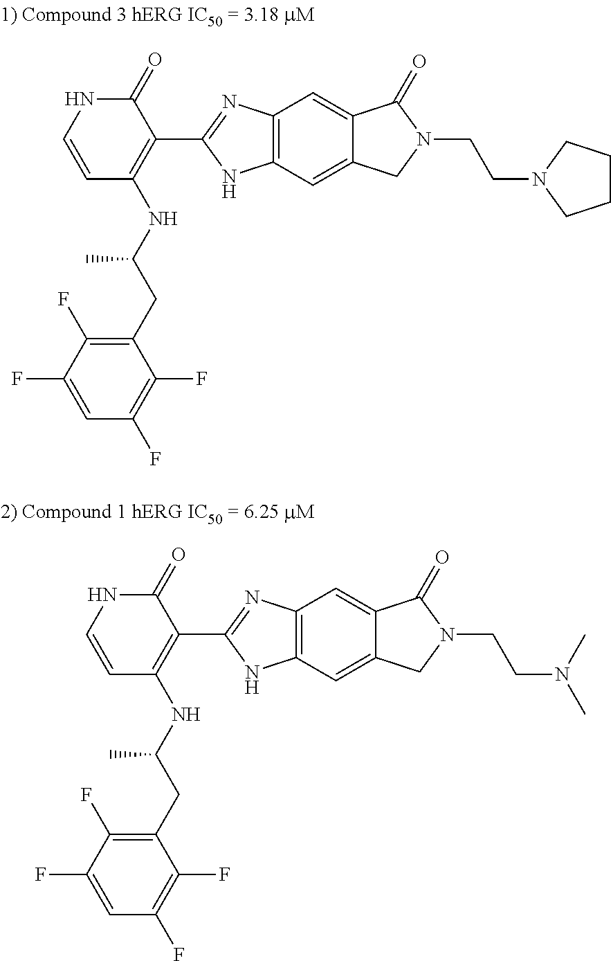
C1(C2=NC3=C(N2)C=C2C(=C3)C(=O)N(CCN3CCCC3)C2)=C(NC(CC2=C(F)C(F)=CC(F)=C2F)C)C=CNC1=O.C1(C2=NC3=C(N2)C=C2C(=C3)C(=O)N(CCN(C)C)C2)=C(NC(CC2=C(F)C(F)=CC(F)=C2F)C)C=CNC1=O
